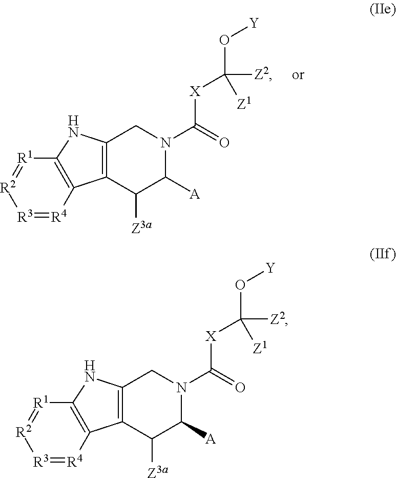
C12=C(C([Z3a])C([A])N(C(=O)[X]C([Z2])(O[Y])[Z1])C1)C1=C(N2)[R1]=[R2][R3]=[R4]1.C12=C(C([Z3a])C([A])N(C(=O)[X]C([Z2])(O[Y])[Z1])C1)C1=C(N2)[R1]=[R2][R3]=[R4]1
